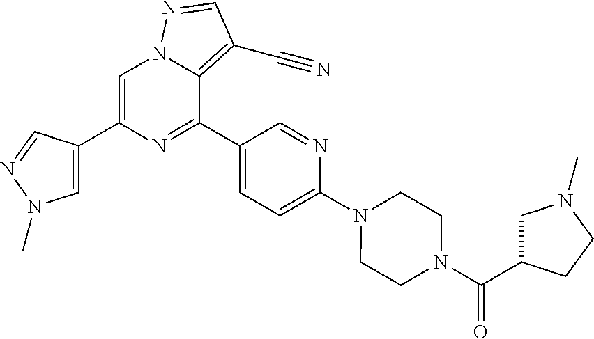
C1=C(C2=CN(C)N=C2)N=C(C2=CC=C(N3CCN(C(C4CN(C)CC4)=O)CC3)N=C2)C2=C(C#N)C=NN12
